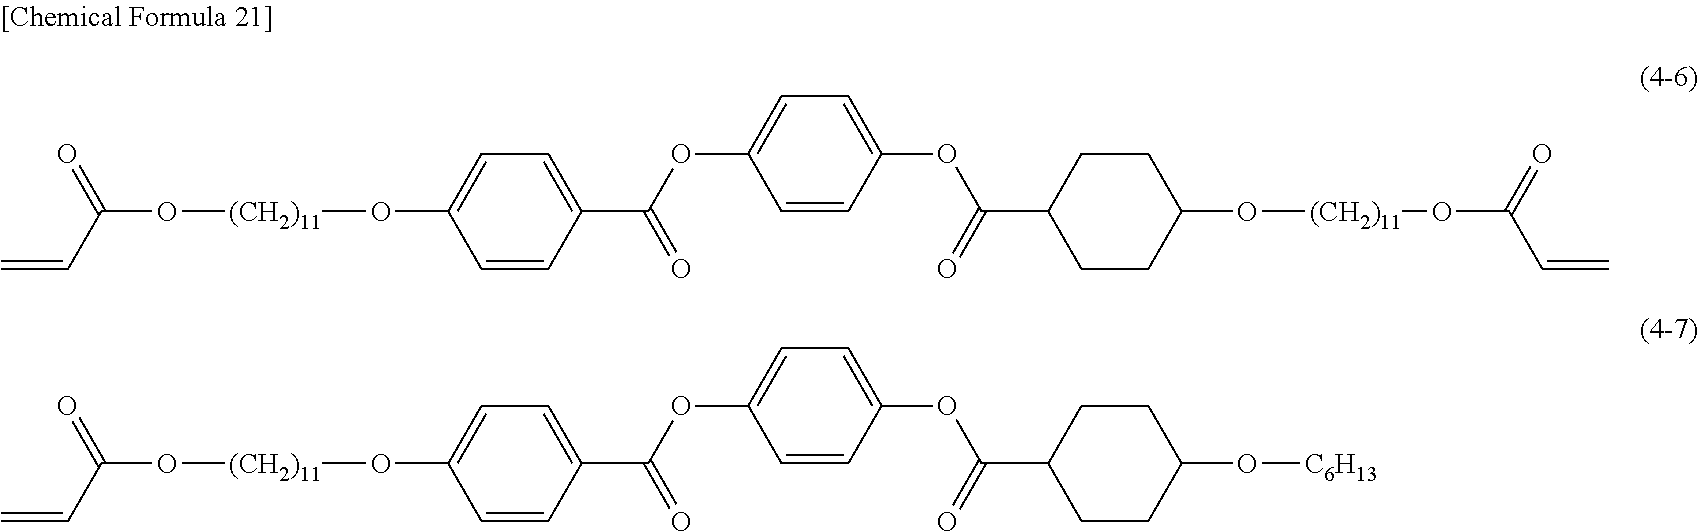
C1=CC(C(OC2=CC=C(OC(=O)C3CCC(O[(CH2)11]OC(C=C)=O)CC3)C=C2)=O)=CC=C1O[(CH2)11]OC(=O)C=C.C1=CC(C(OC2=CC=C(OC(=O)C3CCC(O[C6H13])CC3)C=C2)=O)=CC=C1O[(CH2)11]OC(=O)C=C
